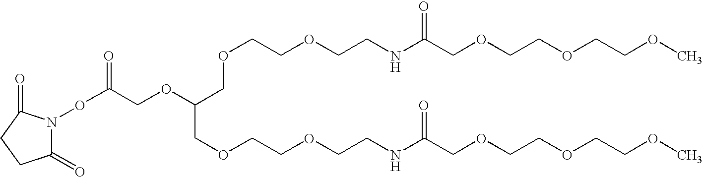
O(C(COC(COCCOCCNC(COCCOCCOC)=O)COCCOCCNC(COCCOCCOC)=O)=O)N1C(=O)CCC1=O
